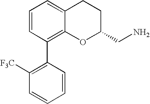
C1=CC(C2=C([F3C])C=CC=C2)=C2C(=C1)CCC(CN)O2
